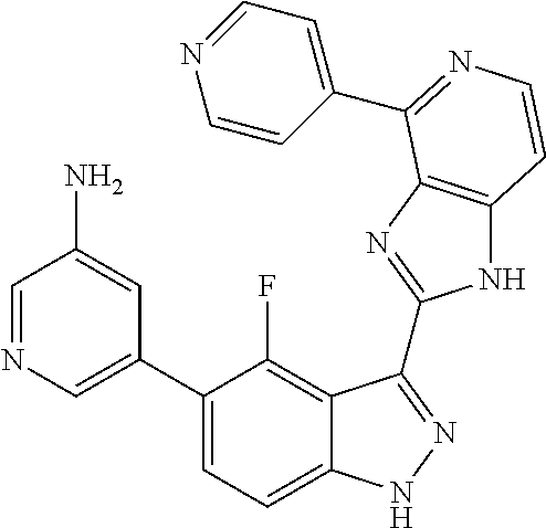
C1=C(C2=CC=C3C(=C2F)C(C2=NC4=C(N2)C=CN=C4C2=CC=NC=C2)=NN3)C=C(N)C=N1
